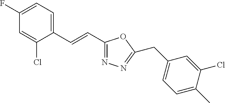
C1(F)=CC=C(C=CC2=NN=C(CC3=CC=C(C)C(Cl)=C3)O2)C(Cl)=C1
